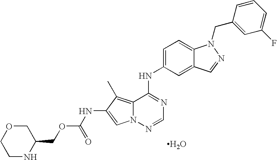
C12=CC(NC3=NC=NN4C3=C(C)C(NC(OCC3COCCN3)=O)=C4)=CC=C1N(CC1=CC(F)=CC=C1)N=C2.O
